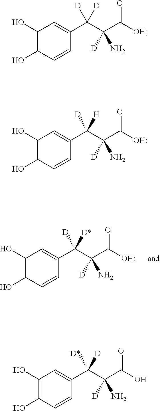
C1(O)=C(O)C=CC(C(C(C([OH])=O)([D])N)([D])[D*])=C1.C1(O)=C(O)C=CC(C(C(C([OH])=O)([D])N)([D])[D])=C1.C1(O)=C(O)C=CC(C(C(C([OH])=O)([D])N)([D])[H])=C1.C1(O)=C(O)C=CC(C(C(C(O)=O)([D])N)([D*])[D])=C1
